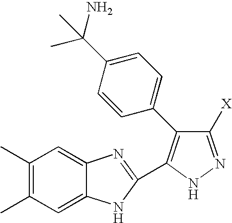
C1(C)=C(C)C=C2C(=C1)N=C(C1=C(C3=CC=C(C(C)(N)C)C=C3)C([X])=NN1)N2
